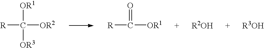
[R]C([OR2])([OR3])[OR1].[R]C([OR1])=O
